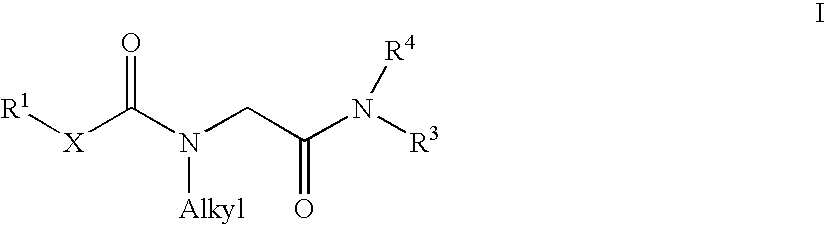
[R1][X]C(N(CC(N([R3])[R4])=O)[Alkyl])=O
